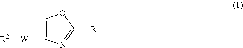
C1=C([W][R2])N=C([R1])O1
